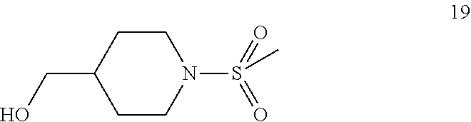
C1CN(S(=O)(=O)C)CCC1CO
